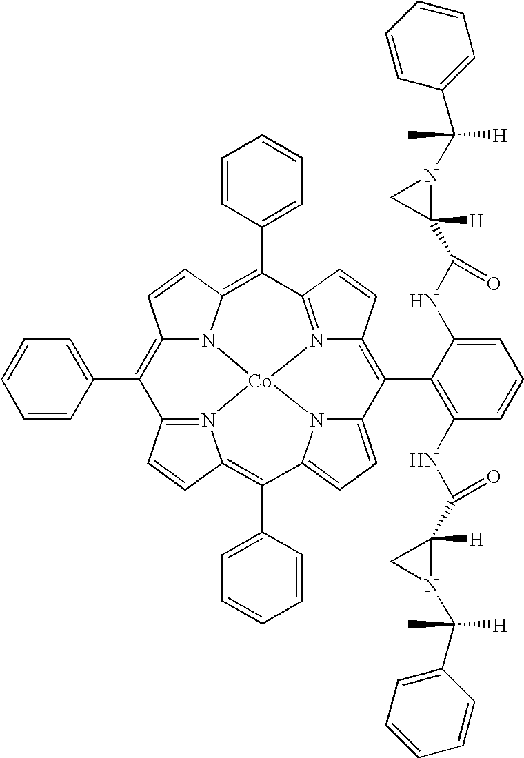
C12=C(C3=CC=CC=C3)C3=N4C(=C(C5=CC=CC=C5)C5=CC=C6N5[Co]45N1C(=C(C1=CC=CC=C1)C1=N5C(=C6C4=C(NC(C5([H])N(C(C6=CC=CC=C6)([H])C)C5)=O)C=CC=C4NC(C4([H])N(C(C5=CC=CC=C5)([H])C)C4)=O)C=C1)C=C2)C=C3
